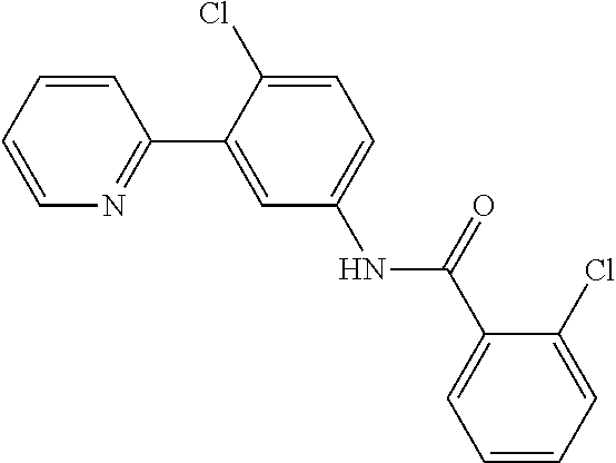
C1(Cl)=CC=CC=C1C(NC1=CC=C(Cl)C(C2=NC=CC=C2)=C1)=O
